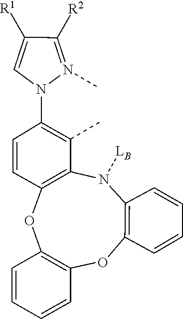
C1([R1])=CN(C2=C(C)C3=C(OC4=C(OC5=C(N3[LB])C=CC=C5)C=CC=C4)C=C2)N(C)=C1[R2]
